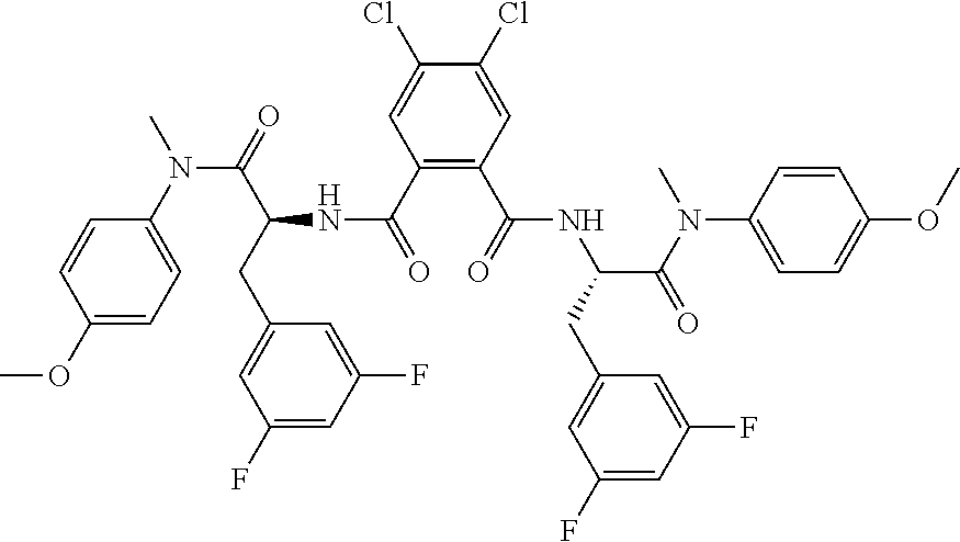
C(=O)(NC(C(N(C1=CC=C(OC)C=C1)C)=O)CC1=CC(F)=CC(F)=C1)C1=C(C(=O)NC(C(=O)N(C)C2=CC=C(OC)C=C2)CC2=CC(F)=CC(F)=C2)C=C(Cl)C(Cl)=C1
